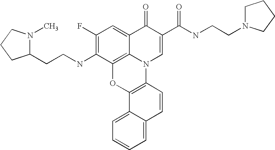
C1(F)=C(NCCC2N(C)CCC2)C2=C3C(=C1)C(=O)C(C(NCCN1CCCC1)=O)=CN3C1=C(O2)C2=CC=CC=C2C=C1
